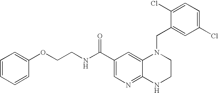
C1(Cl)=CC=C(Cl)C=C1CN1C2=CC(C(=O)NCCOC3=CC=CC=C3)=CN=C2NCC1
